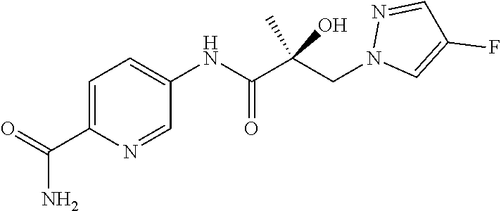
C1=C(NC(C(CN2C=C(F)C=N2)(C)O)=O)C=NC(C(=O)N)=C1
